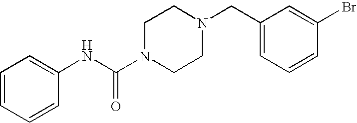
C1=CC=CC(NC(N2CCN(CC3=CC=CC(Br)=C3)CC2)=O)=C1
